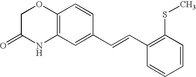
C12=C(C=C(C=CC3=C(SC)C=CC=C3)C=C1)NC(=O)CO2
